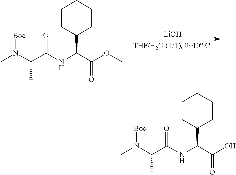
[LiOH].N(C(C(=O)NC(C(=O)OC)C1CCCCC1)C)(C)[Boc].N(C(C(=O)NC(C(=O)O)C1CCCCC1)C)(C)[Boc]
